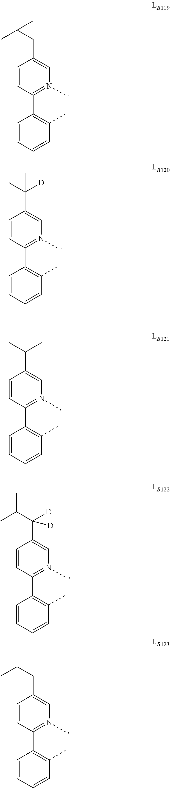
C1=CC(C2=C(C)C=CC=C2)=N(C)C=C1C(C)C.C1=CC(C2=C(C)C=CC=C2)=N(C)C=C1CC(C)(C)C.C1=CC(C2=C(C)C=CC=C2)=N(C)C=C1C(C(C)C)([D])[D].C1=CC(C2=C(C)C=CC=C2)=N(C)C=C1CC(C)C.C1=CC(C2=C(C)C=CC=C2)=N(C)C=C1C(C)([D])C
